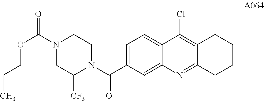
C1=C(C(N2CCN(C(=O)OCCC)CC2[CF3])=O)C=C2C(=C1)C(Cl)=C1C(=N2)CCCC1
